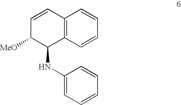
C12=C(C=CC=C1)C(NC1=CC=CC=C1)C([MeO])C=C2
